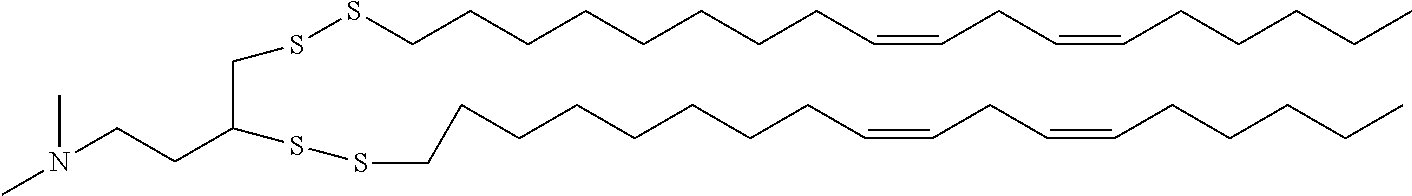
C(CCCCCCCC=CCC=CCCCCC)SSC(CCN(C)C)CSSCCCCCCCCC=CCC=CCCCCC
